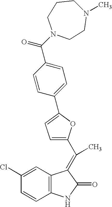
C12=C(C=C(Cl)C=C1)C(=C(C)C1=CC=C(C3=CC=C(C(N4CCN(C)CCC4)=O)C=C3)O1)C(=O)N2
